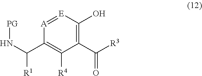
[A]1=[E]C(O)=C(C([R3])=O)C([R4])=C1C(N[PG])[R1]
